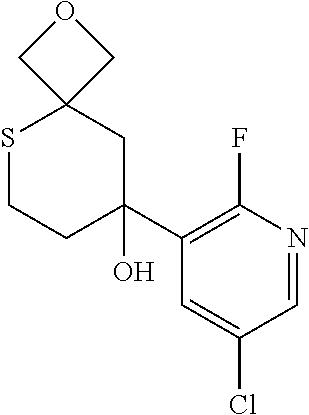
S1CCC(O)(C2=C(F)N=CC(Cl)=C2)CC12COC2
